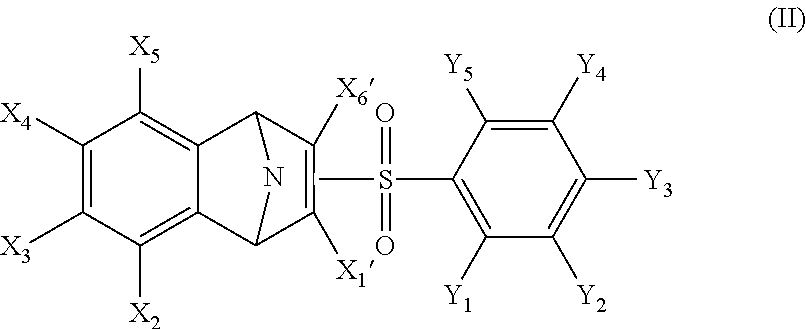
C1([X4])=C([X3])C([X2])=C2C(=C1[X5])C1C([X6])=C([X1])C2N1.CS(=O)(=O)C1=C([Y1])C([Y2])=C([Y3])C([Y4])=C1[Y5]
